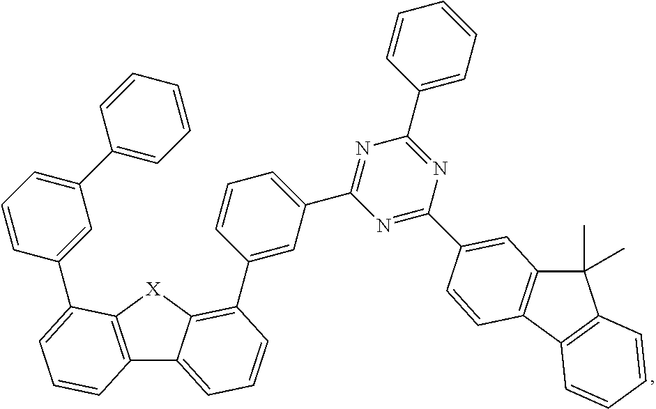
C12=C([X]C3=C(C4=CC(C5=NC(C6=CC=CC=C6)=NC(C6=CC7=C(C8=C(C7(C)C)C=CC=C8)C=C6)=N5)=CC=C4)C=CC=C13)C(C1=CC(C3=CC=CC=C3)=CC=C1)=CC=C2
